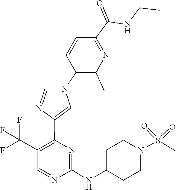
C1C(NC2=NC(C3=CN(C4=C(C)N=C(C(=O)NCC)C=C4)C=N3)=C(C(F)(F)F)C=N2)CCN(S(=O)(=O)C)C1
